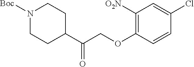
N1([Boc])CCC(C(COC2=C([O2N])C=C(Cl)C=C2)=O)CC1
